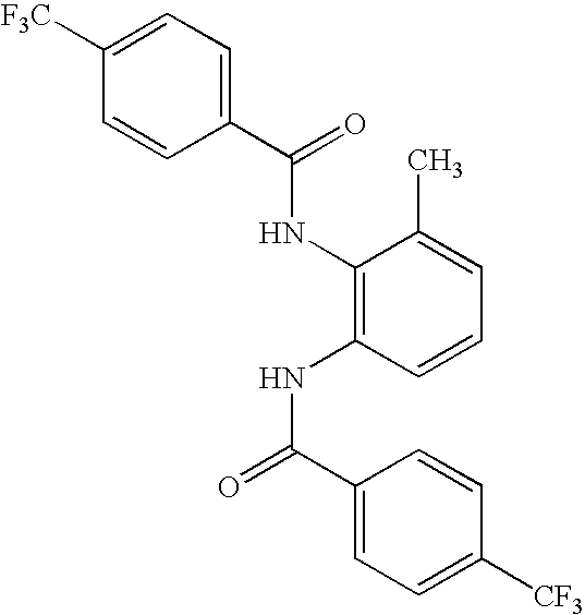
C1(C(=O)NC2=C(NC(=O)C3=CC=C([CF3])C=C3)C=CC=C2C)=CC=C([F3C])C=C1
